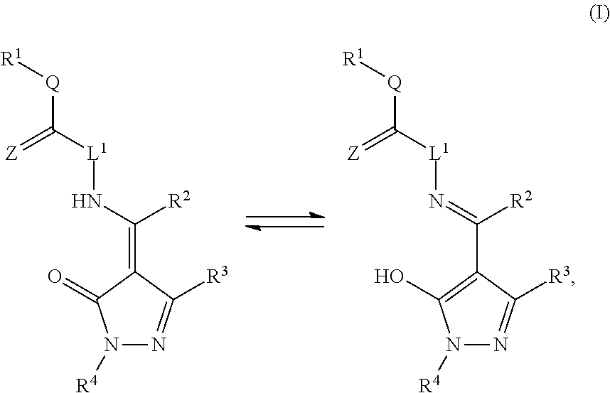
N1([R4])N=C([R3])C(=C(N[L1]C([Q][R1])=[Z])[R2])C1=O.N1([R4])N=C([R3])C(C(=N[L1]C([Q][R1])=[Z])[R2])=C1O
